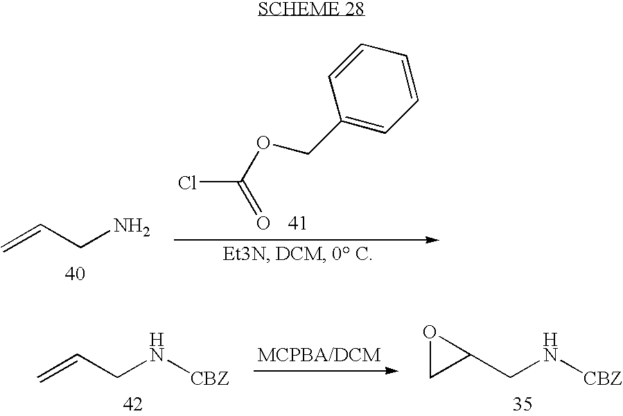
C=CCN.ClC(=O)OCC1=CC=CC=C1.C=CCN[CBZ].C1(CN[CBZ])OC1
